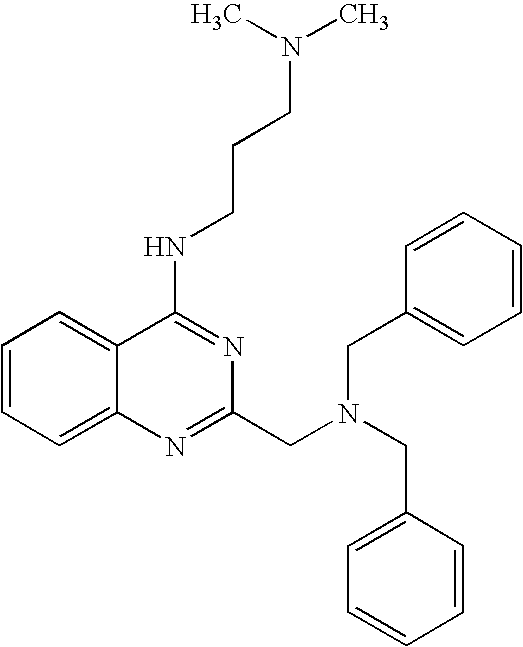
C1=C2C(=CC=C1)C(NCCCN(C)C)=NC(CN(CC1=CC=CC=C1)CC1=CC=CC=C1)=N2
